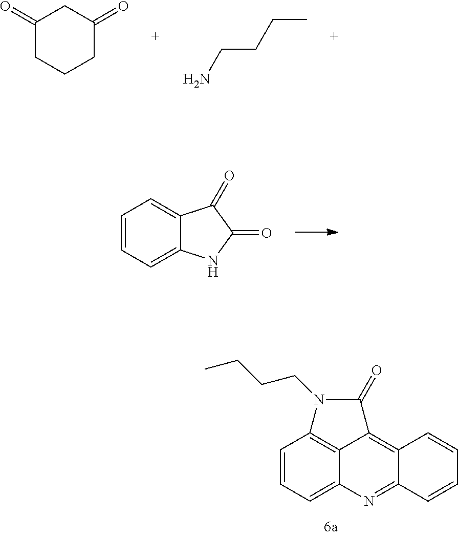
C1=CC=C2C(=C1)C(=O)C(=O)N2.C1=CC=C2C3=C1N(CCCC)C(=O)C3=C1C(=N2)C=CC=C1.C1(=O)CCCC(=O)C1.NCCCC
